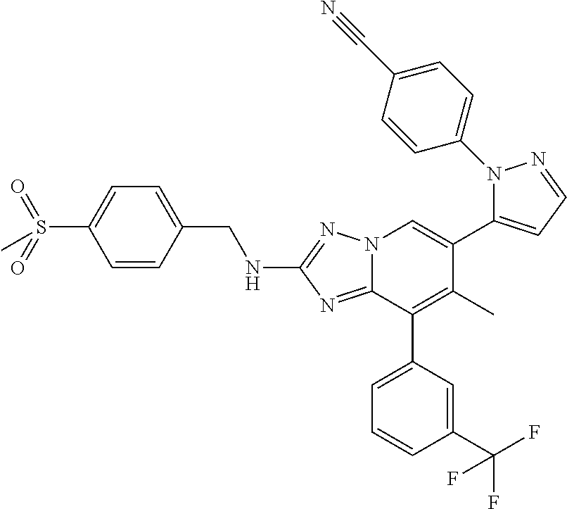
N12C(=NC(NCC3=CC=C(S(C)(=O)=O)C=C3)=N1)C(C1=CC=CC(C(F)(F)F)=C1)=C(C)C(C1=CC=NN1C1=CC=C(C#N)C=C1)=C2
